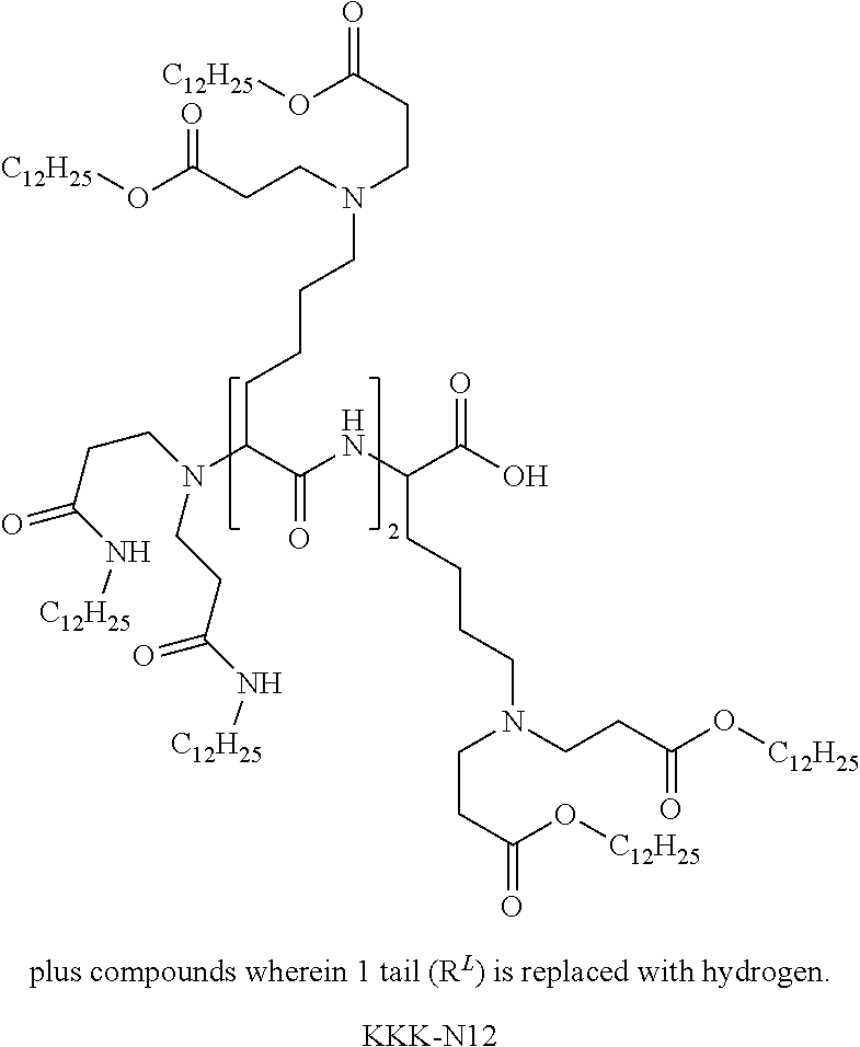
C(CCC(C(=O)O)NC(C(N(CCC(=O)N[C12H25])CCC(N[C12H25])=O)CCCCN(CCC(O[C12H25])=O)CCC(O[C12H25])=O)=O)CN(CCC(O[C12H25])=O)CCC(O[C12H25])=O.[KKK-N12]
